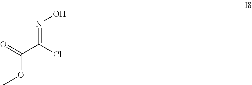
COC(C(Cl)=NO)=O
